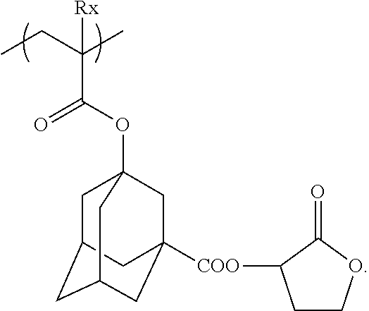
C(C(OC12CC3CC(CC([COO]C4CCOC4=O)(C1)C3)C2)=O)(CC)(C)[Rx]
